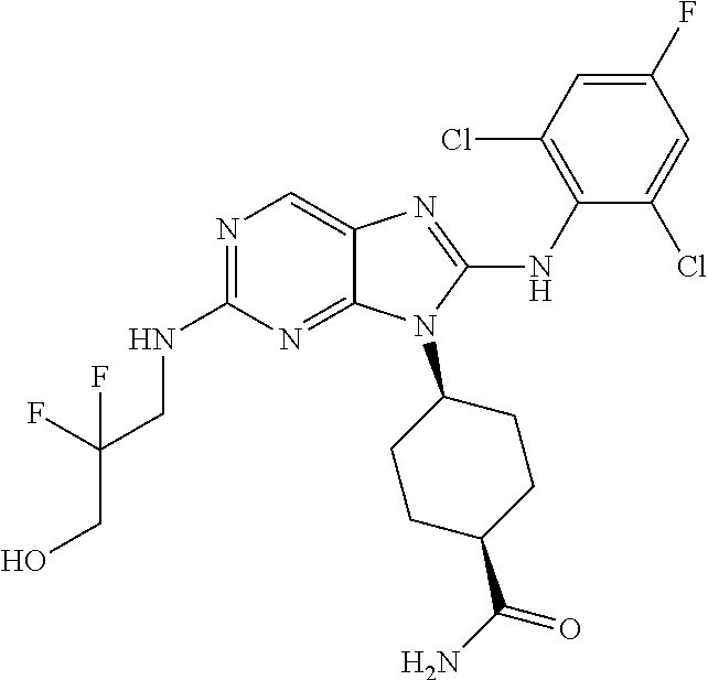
N1=C(NCC(CO)(F)F)N=C2C(=C1)N=C(NC1=C(Cl)C=C(F)C=C1Cl)N2C1CCC(C(N)=O)CC1
